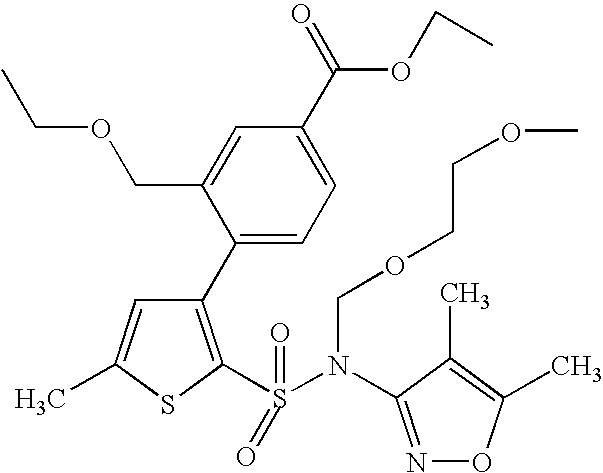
C1(C2=CC=C(C(=O)OCC)C=C2COCC)=C(S(=O)(=O)N(COCCOC)C2=NOC(C)=C2C)SC(C)=C1
